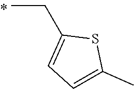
C1(CC)=CC=C(C)S1
